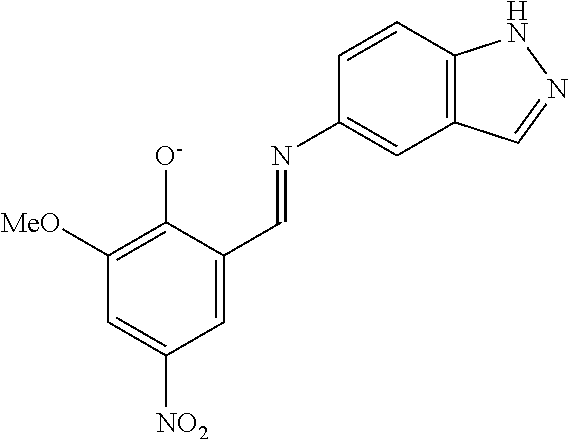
N(C1=CC2=C(C=C1)NN=C2)=CC1=CC([NO2])=CC([MeO])=C1[O-]
